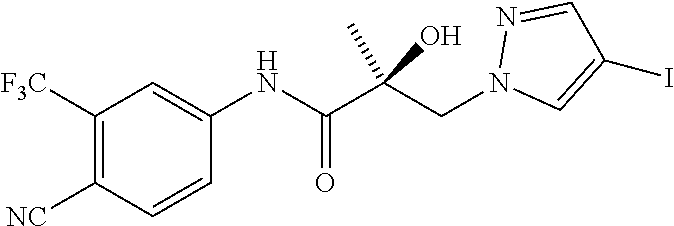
C1([F3C])=C([NC])C=CC(NC(C(CN2C=C(I)C=N2)(C)O)=O)=C1
